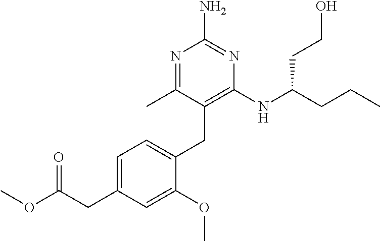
C1(NC(CCC)CCO)=C(CC2=CC=C(CC(OC)=O)C=C2OC)C(C)=NC(N)=N1
